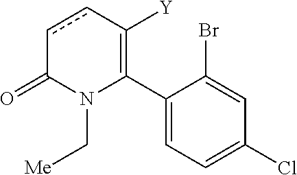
C1(C2=C([Y])ccC(=O)N2C[Me])=CC=C(Cl)C=C1Br
